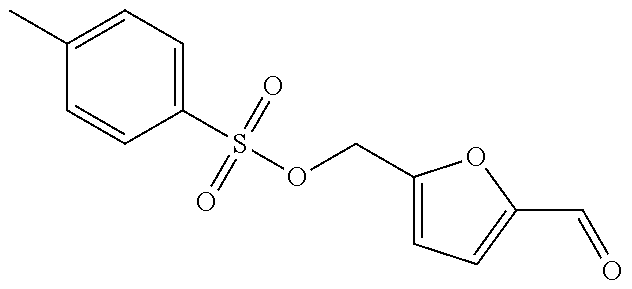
S(OCC1=CC=C(C=O)O1)(C1=CC=C(C)C=C1)(=O)=O
